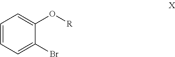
C1=CC=C(Br)C(O[R])=C1
